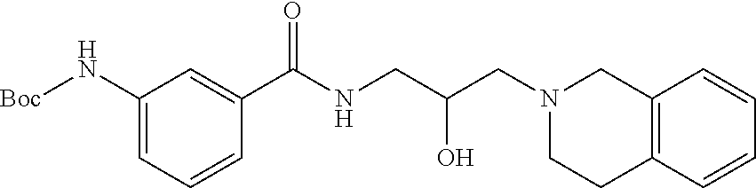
N(CC(O)CN1CCC2=C(C1)C=CC=C2)C(C1=CC(N[Boc])=CC=C1)=O
